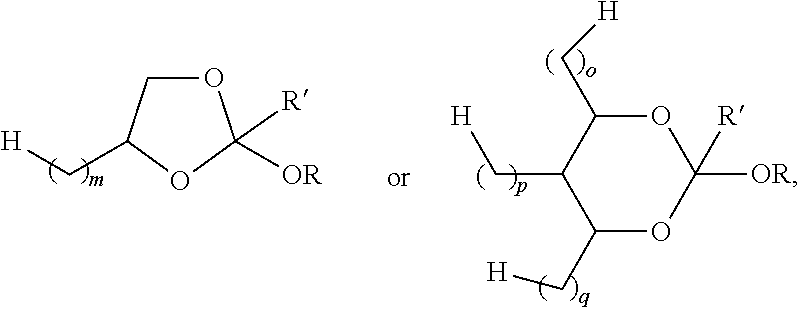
O1CC(C[H])OC1([OR])[R].C1(C[H])OC([OR])([R])OC(C[H])C1C[H]
